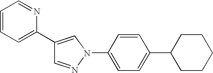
C1=NN(C2=CC=C(C3CCCCC3)C=C2)C=C1C1=CC=CC=N1
